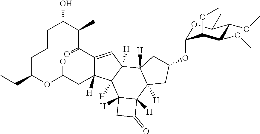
C12=CC3([H])C([H])(C1([H])CC(=O)OC(CC)CCCC(O)C(C)C2=O)C1([H])C([H])(C2([H])C3([H])CC(OC3OC(C)C(OC)C(OC)C3OC)C2)C(=O)C1
